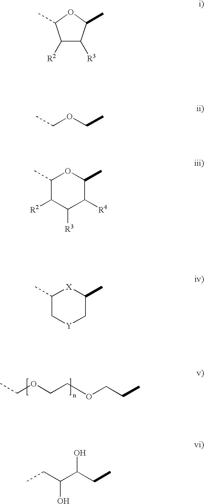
CCOCCOCCC.C1([R2])C([R3])C(C)OC1C.CCOCC.C1(C)C([R2])C([R3])C([R4])C(C)O1.C1(C)C[Y]CC(C)[X]1.CCC(C(CC)O)O
